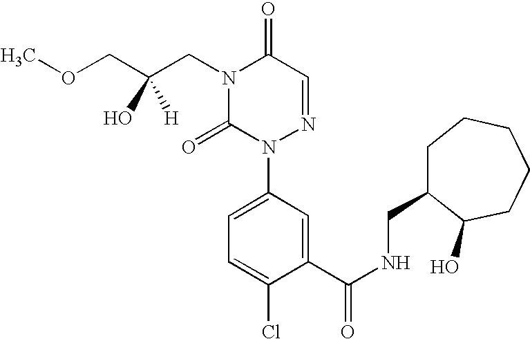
C(C(CN1C(=O)N(C2=CC=C(Cl)C(C(=O)NCC3CCCCCC3O)=C2)N=CC1=O)(O)[H])OC
